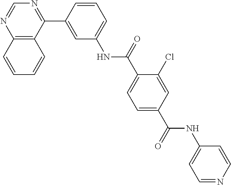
C12=C(C(C3=CC(NC(C4=CC=C(C(=O)NC5=CC=NC=C5)C=C4Cl)=O)=CC=C3)=NC=N1)C=CC=C2
